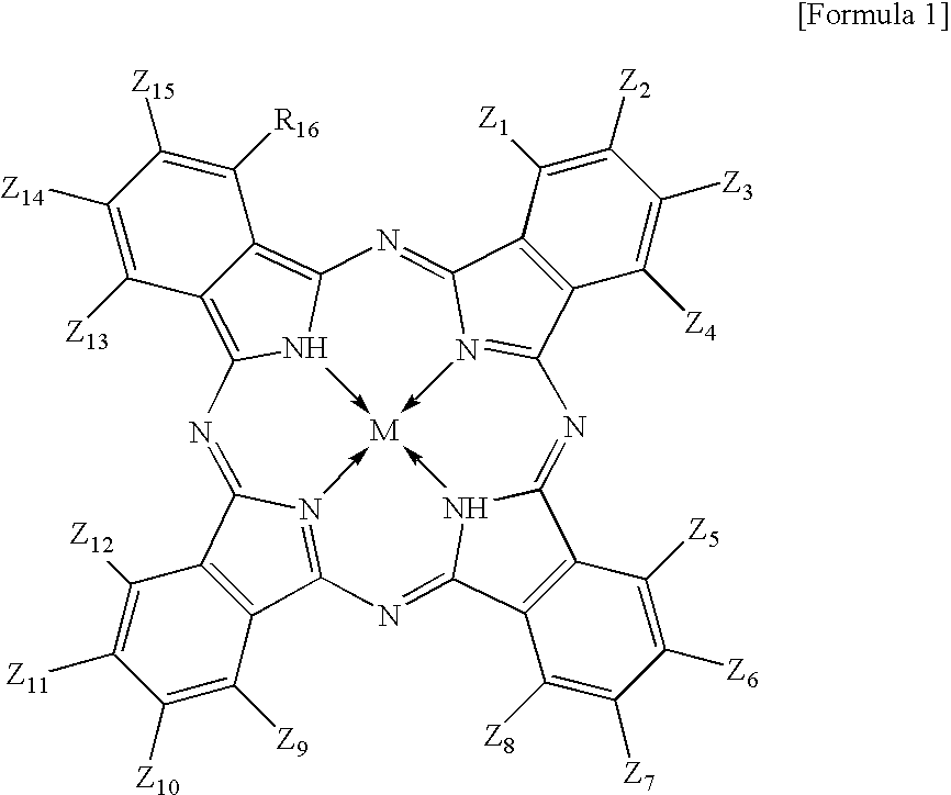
C12=C(C3=N4->[M]56-N7C(=C8C(=C7N=C7C9=C(C(=N->57)N=C5C7=C(C(=N3)N->65)C([Z8])=C([Z7])C([Z6])=C7[Z5])C([Z4])=C([Z3])C([Z2])=C9[Z1])C([R16])=C([Z15])C([Z14])=C8[Z13])N=C14)C([Z9])=C([Z10])C([Z11])=C2[Z12]
